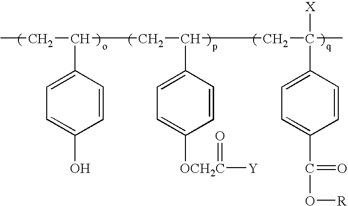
CCC(C1=CC=C(O)C=C1)CC(C1=CC=C([OCH2C]([Y])=O)C=C1)CC(C)(C1=CC=C(C(=O)O[R])C=C1)[X]
